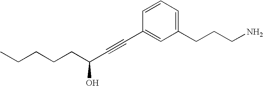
C(C(C#CC1=CC(CCCN)=CC=C1)O)CCCC
